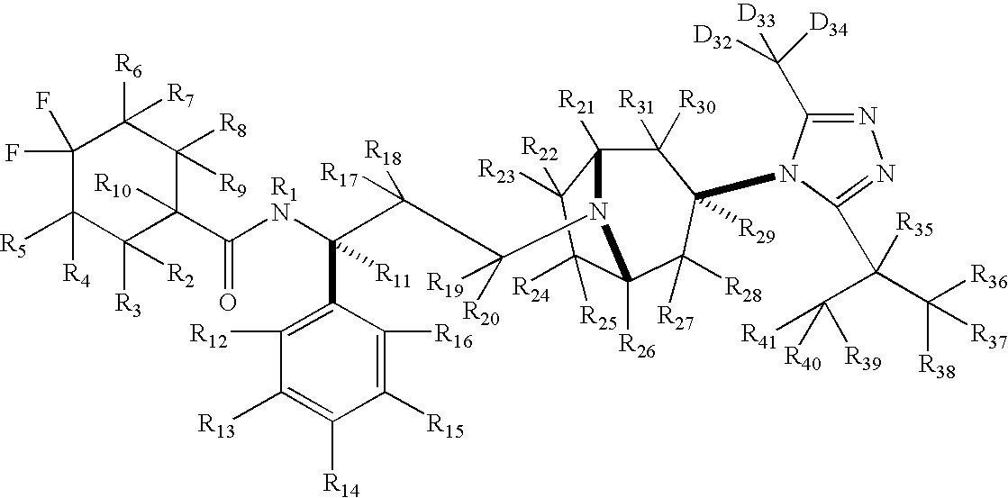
C1(F)(F)C([R5])([R4])C([R3])([R2])C([R10])(C([R1N]C(C(C([R20])([R19])N2C3([R21])C([R31])([R30])C([R29])(N4C(C([D32])([D33])[D34])=NN=C4C(C([R41])([R39])[R40])(C([R36])([R38])[R37])[R35])C([R27])([R28])C2([R26])C([R24])([R25])C3([R23])[R22])([R18])[R17])(C2=C([R12])C([R13])=C([R14])C([R15])=C2[R16])[R11])=O)C([R8])([R9])C1([R6])[R7]
